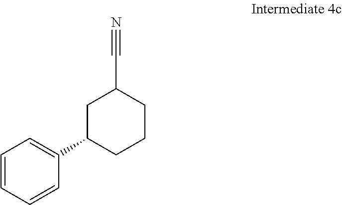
C1=CC=CC(C2CCCC(C#N)C2)=C1
